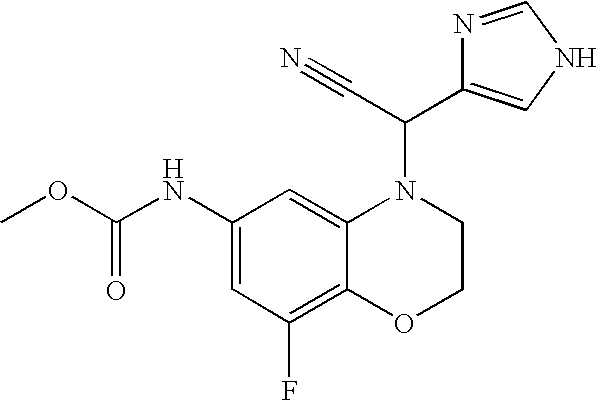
C1(NC(OC)=O)=CC(F)=C2C(=C1)N(C(C1=CNC=N1)C#N)CCO2
